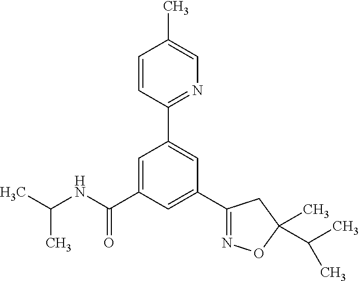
C(NC(=O)C1=CC(C2=NC=C(C)C=C2)=CC(C2=NOC(C)(C(C)C)C2)=C1)(C)C
